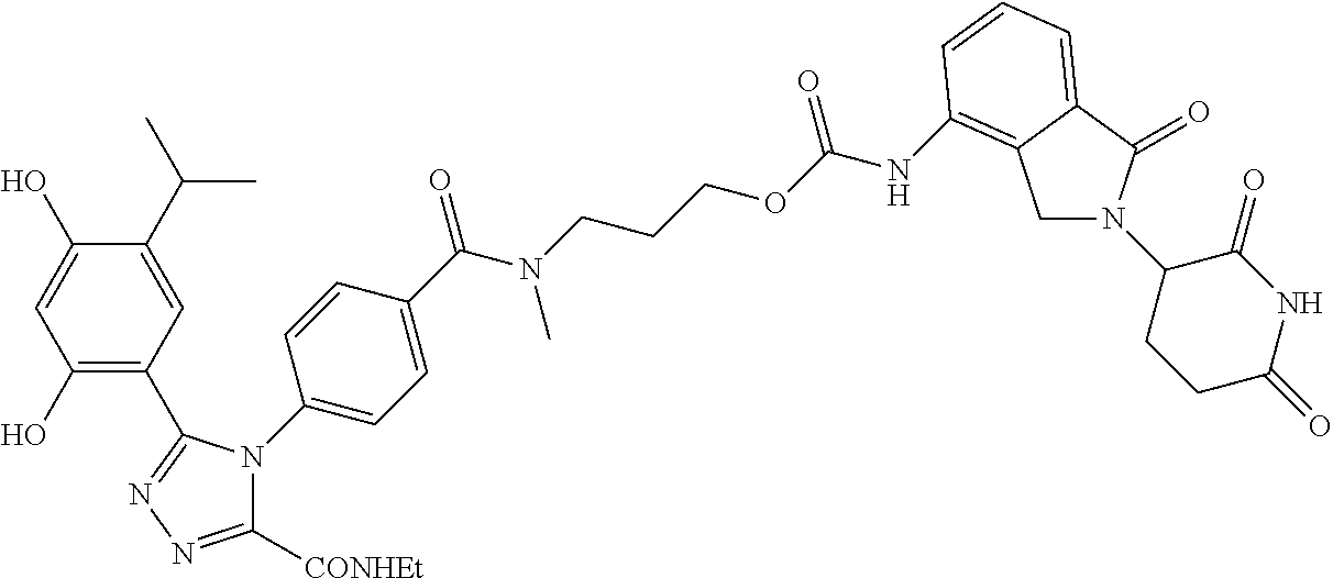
C(COC(NC1=C2CN(C3CCC(=O)NC3=O)C(=O)C2=CC=C1)=O)CN(C(=O)C1=CC=C(N2C([CONHEt])=NN=C2C2=C(O)C=C(O)C(C(C)C)=C2)C=C1)C
